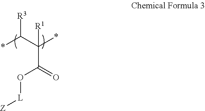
*C(C(*)(C(=O)O[L][Z])[R1])[R3]
